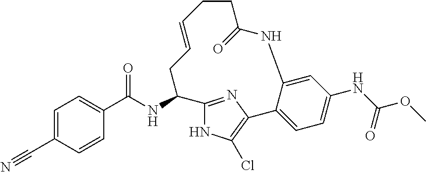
C1=C(C#N)C=CC(C(NC2CC=CCCC(=O)NC3=CC(NC(OC)=O)=CC=C3C3=C(Cl)NC2=N3)=O)=C1
